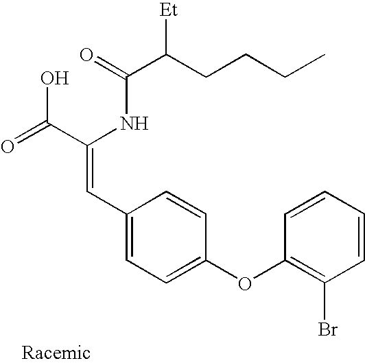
C(=O)(NC(C(=O)O)=CC1=CC=C(OC2=C(Br)C=CC=C2)C=C1)C(CCCC)[Et]
